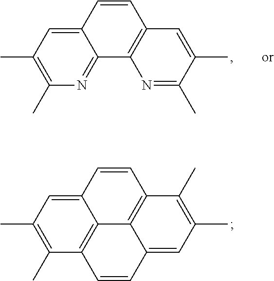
C12=CC(C)=C(C)N=C1C1=C(C=C2)C=C(C)C(C)=N1.C12=CC(C)=C(C)C3=C1C1=C(C=C2)C(C)=C(C)C=C1C=C3
